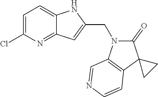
C1=C(Cl)N=C2C(=C1)NC(CN1C(=O)C3(C4=C1C=NC=C4)CC3)=C2
